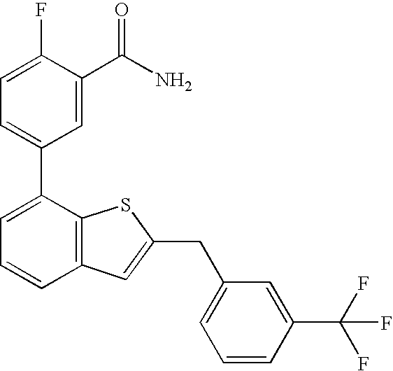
C1=C(F)C(C(N)=O)=CC(C2=CC=CC3=C2SC(CC2=CC=CC(C(F)(F)F)=C2)=C3)=C1
